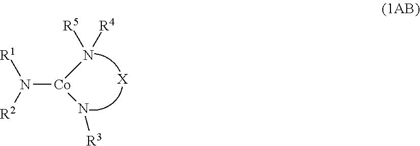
N([Co](N([R4])[R5])N[R3])([R2])[R1].[X]
